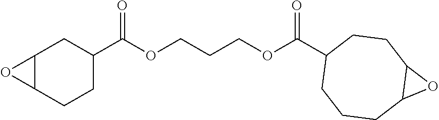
C12C(CCC(C(OCCCOC(C3CCCC4C(CC3)O4)=O)=O)C1)O2
